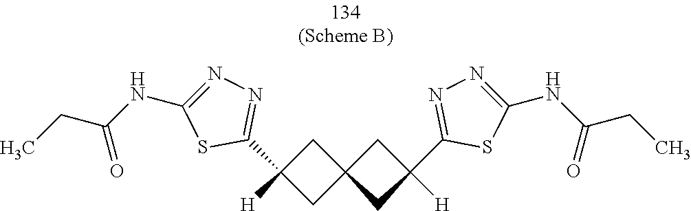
C1C(C2=NN=C(NC(=O)CC)S2)([H])CC12CC(C1=NN=C(NC(=O)CC)S1)([H])C2
